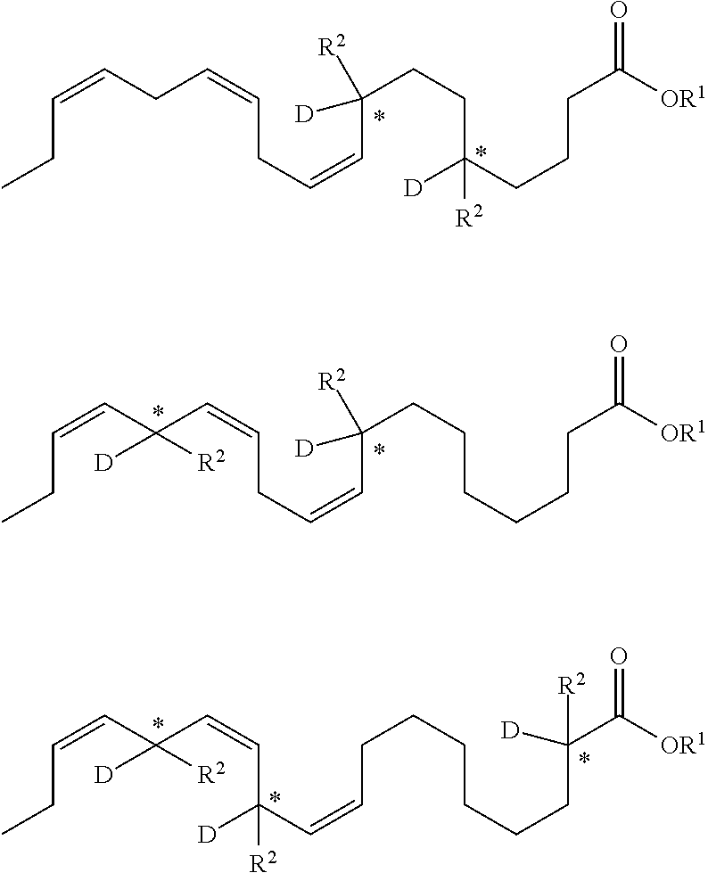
C(CC)=CCC=CCC=CC(CCC(CCCC(=O)[OR1])([R2])[D])([R2])[D].C(CC)=CC(C=CCC=CC(CCCCCCC(=O)[OR1])([R2])[D])([D])[R2].C(CC)=CC(C=CC(C=CCCCCCCC(C(=O)[OR1])([R2])[D])([R2])[D])([D])[R2]
